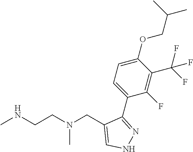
CNCCN(CC1=CNN=C1C1=CC=C(OCC(C)C)C(C(F)(F)F)=C1F)C
